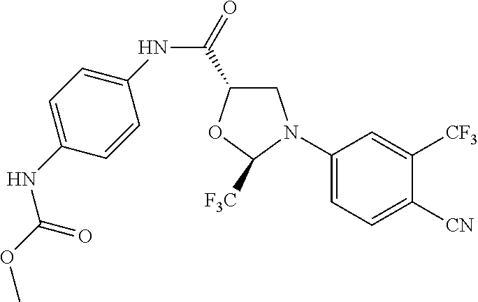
C1(N2CC(C(=O)NC3=CC=C(NC(OC)=O)C=C3)OC2[F3C])=CC=C([CN])C([CF3])=C1
